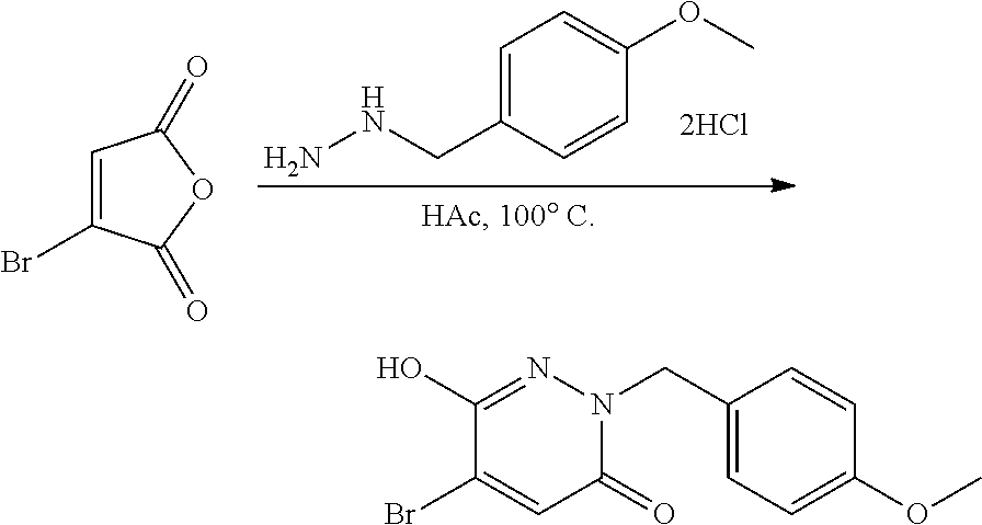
C1=C(CNN)C=CC(OC)=C1.C1=C(Br)C(=O)OC1=O.C1(O)=NN(CC2=CC=C(OC)C=C2)C(=O)C=C1Br
